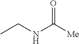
CCNC([Me])=O
